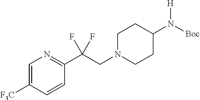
[Boc]N(C1CCN(CC(C2=NC=C([F3C])C=C2)(F)F)CC1)[H]
